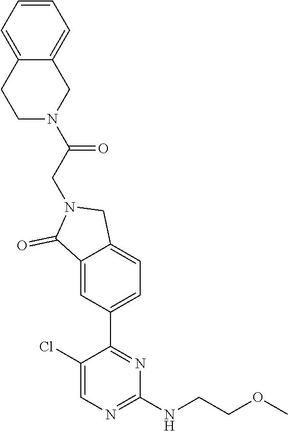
C1(NCCOC)=NC=C(Cl)C(C2=CC=C3C(=C2)C(=O)N(CC(N2CC4=CC=CC=C4CC2)=O)C3)=N1
